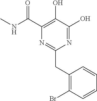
N1=C(O)C(O)=C(C(NC)=O)N=C1CC1=C(Br)C=CC=C1
